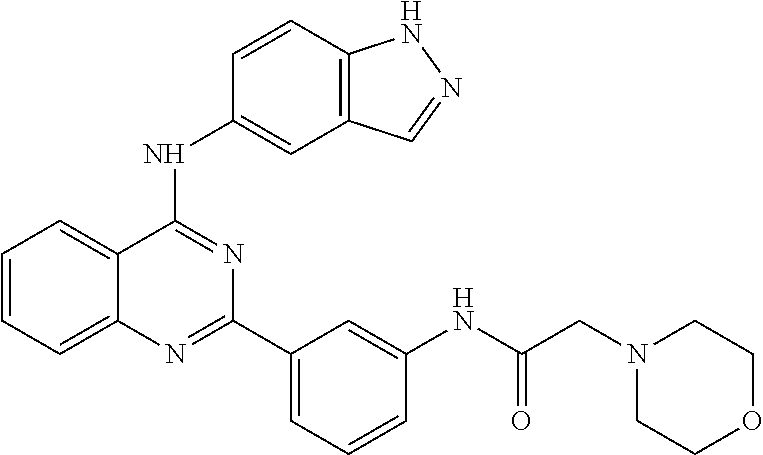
C1=CC=C2C(=C1)C(NC1=CC3=C(C=C1)NN=C3)=NC(C1=CC=CC(NC(=O)CN3CCOCC3)=C1)=N2
